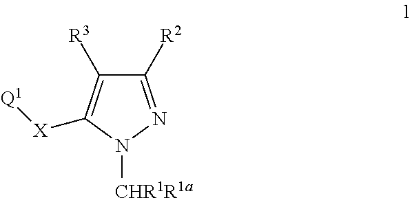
C1([R2])=NN([CHR1R1a])C([X][Q1])=C1[R3]
